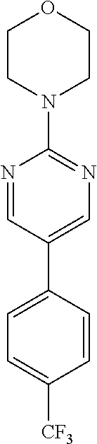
C1CN(C2=NC=C(C3=CC=C([CF3])C=C3)C=N2)CCO1
